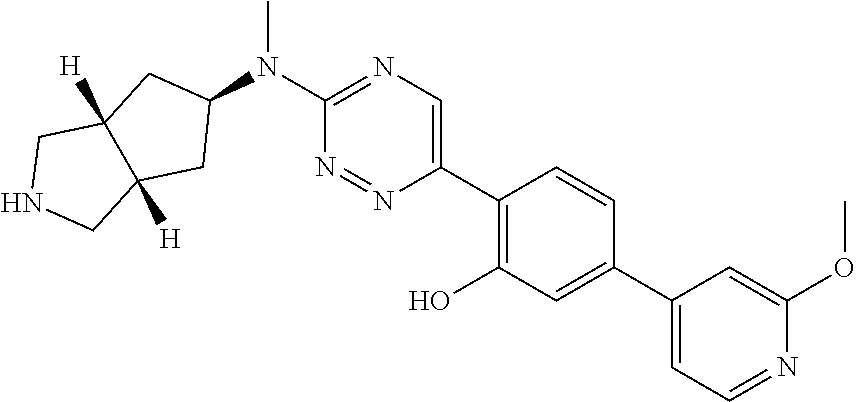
N(C1=NC=C(C2=C(O)C=C(C3=CC=NC(OC)=C3)C=C2)N=N1)(C)C1CC2([H])C([H])(C1)CNC2
